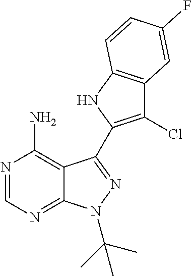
C12=C(N)N=CN=C1N(C(C)(C)C)N=C2C1=C(Cl)C2=C(N1)C=CC(F)=C2
